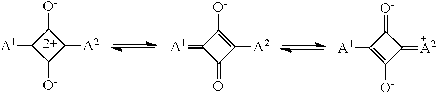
C1([O-])C([A1])C([O-])C1[A2].C1([O-])=C([A2])C(=O)C1=[A1].C1(=[O-])C([A1])=C([O-])C1=[A2]
